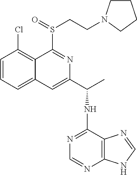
C1=CC=C2C(=C1Cl)C(S(CCN1CCCC1)=O)=NC(C(NC1=NC=NC3=C1N=CN3)C)=C2
